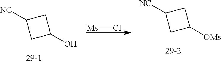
Cl[Ms].C1C([NC])CC1O.C1C([NC])CC1[OMs]
